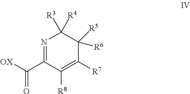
C1([R7])=C([R8])C(C([OX])=O)=NC([R4])([R3])C1([R6])[R5]
